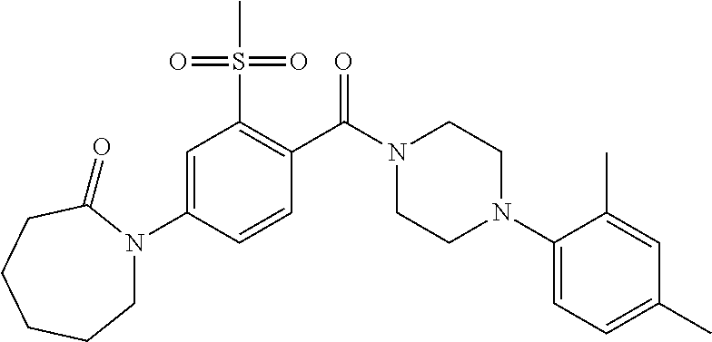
C1=C(N2CCCCCC2=O)C=CC(C(N2CCN(C3=CC=C(C)C=C3C)CC2)=O)=C1S(=O)(=O)C
